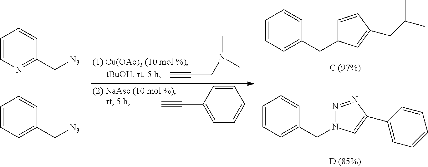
C1=CC=C(CN2N=NC(C3=CC=CC=C3)=C2)C=C1.C1=CC=C(CC2C=CC(CC(C)C)=C2)C=C1.C(#C)CN(C)C.C(#C)C1=CC=CC=C1.C1=CN=C(C[N3])C=C1.C1=CC=C(C[N3])C=C1
